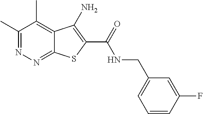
C1(C)=NN=C2C(=C1C)C(N)=C(C(=O)NCC1=CC=CC(F)=C1)S2
